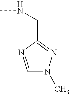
C1=NC(CNC)=NN1C
